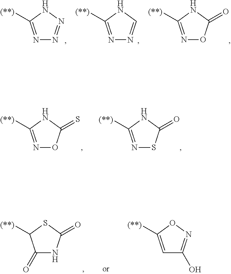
N1=C([(**)])NN=N1.N1=C([(**)])NC=N1.N1=C([(**)])NC(=O)O1.N1=C([(**)])NC(=O)S1.N1=C([(**)])NC(=S)O1.C1(=O)NC(=O)SC1[(**)].C1=C([(**)])ON=C1O
